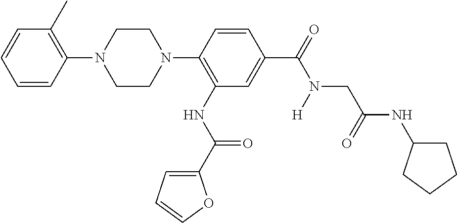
C1=CC(N2CCN(C3=C(NC(=O)C4=CC=CO4)C=C(C(N(CC(NC4CCCC4)=O)[H])=O)C=C3)CC2)=C(C)C=C1
